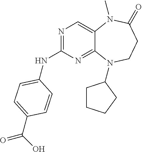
N1=C(NC2=CC=C(C(O)=O)C=C2)N=C2C(=C1)N(C)C(=O)CCN2C1CCCC1
